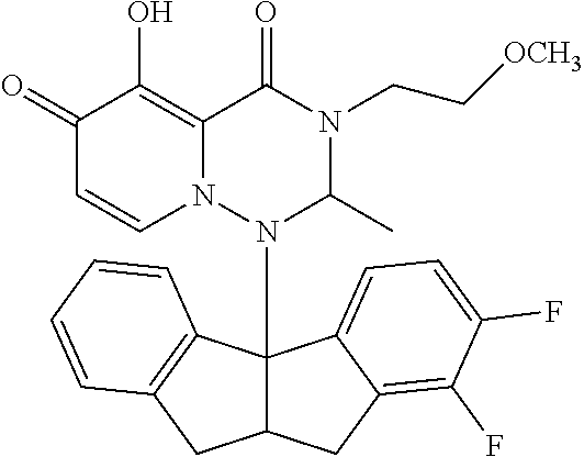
C1(=O)C=CN2C(=C1O)C(=O)N(CC[OCH3])C(C)N2C12C(CC3=C(F)C(F)=CC=C13)CC1=C2C=CC=C1
